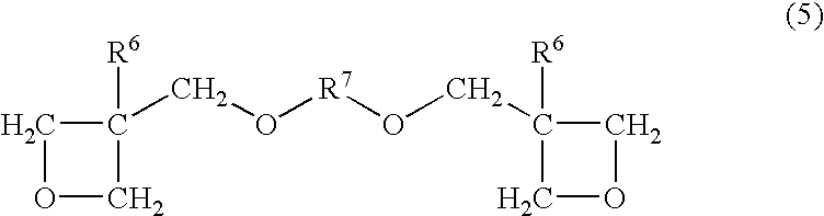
O1CC([R6])(CO[R7]OCC2([R6])COC2)C1
